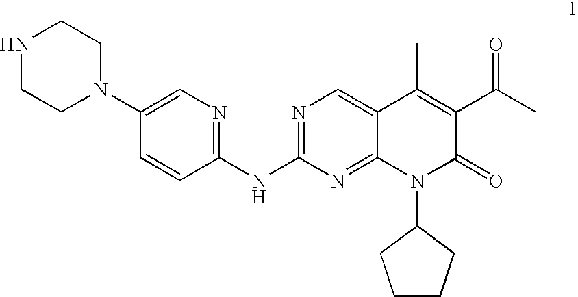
C1CN(C2=CN=C(NC3=NC=C4C(=N3)N(C3CCCC3)C(=O)C(C(C)=O)=C4C)C=C2)CCN1
